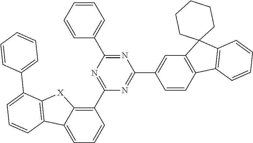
C12=CC=CC(C3=NC(C4=CC=CC=C4)=NC(C4=CC5=C(C=C4)C4=C(C56CCCCC6)C=CC=C4)=N3)=C1[X]C1=C2C=CC=C1C1=CC=CC=C1
